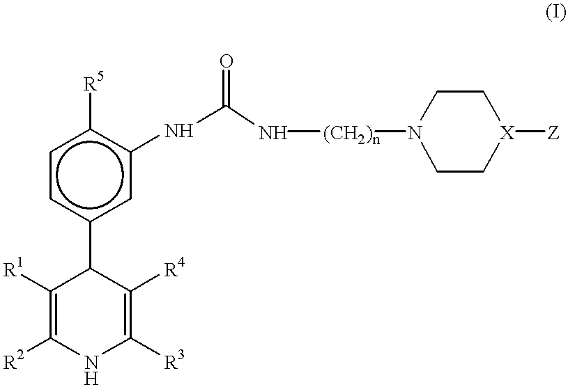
C1([R1])=C([R2])NC([R3])=C([R4])C1c1cc(NC(=O)N[(CH2)n]N2CC[X]([Z])CC2)c([R5])cc1
